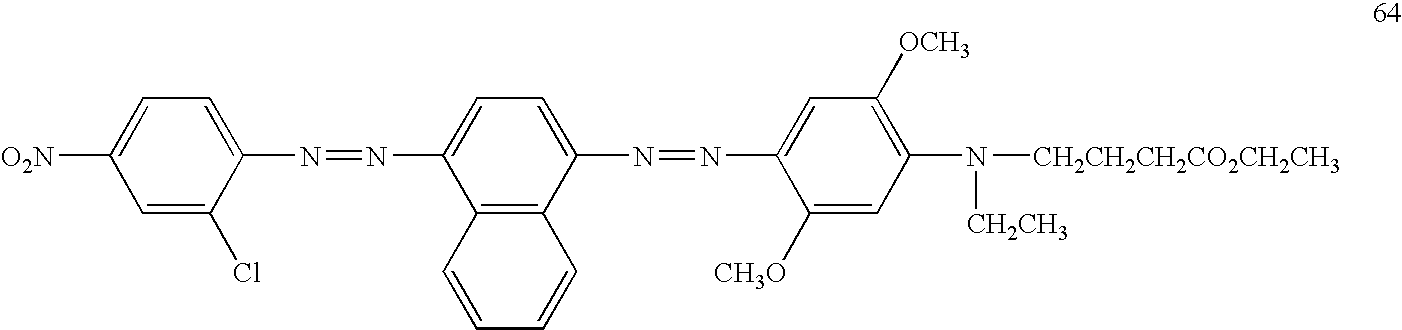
C1=C([O2N])C=C(Cl)C(N=NC2=CC=C(N=NC3=CC([OCH3])=C(N([CH2CH2CH2CO2CH2CH3])[CH2CH3])C=C3[CH3O])C3=C2C=CC=C3)=C1
